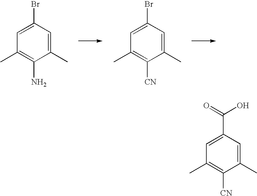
C1(C)=CC(Br)=CC(C)=C1N.C1(C)=CC(Br)=CC(C)=C1[CN].C1(C)=CC(C(=O)O)=CC(C)=C1[CN]
